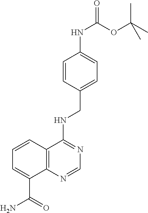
C1=C(CNC2=NC=NC3=C2C=CC=C3C(=O)N)C=CC(NC(=O)OC(C)(C)C)=C1
